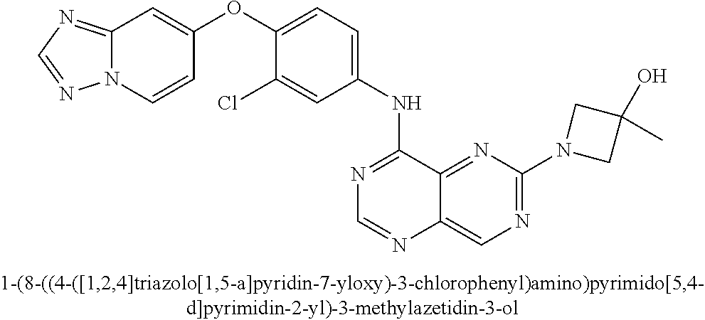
C1(OC2=CC=C(NC3=NC=NC4=CN=C(N5CC(C)(O)C5)N=C34)C=C2Cl)=CC2=NC=NN2C=C1
